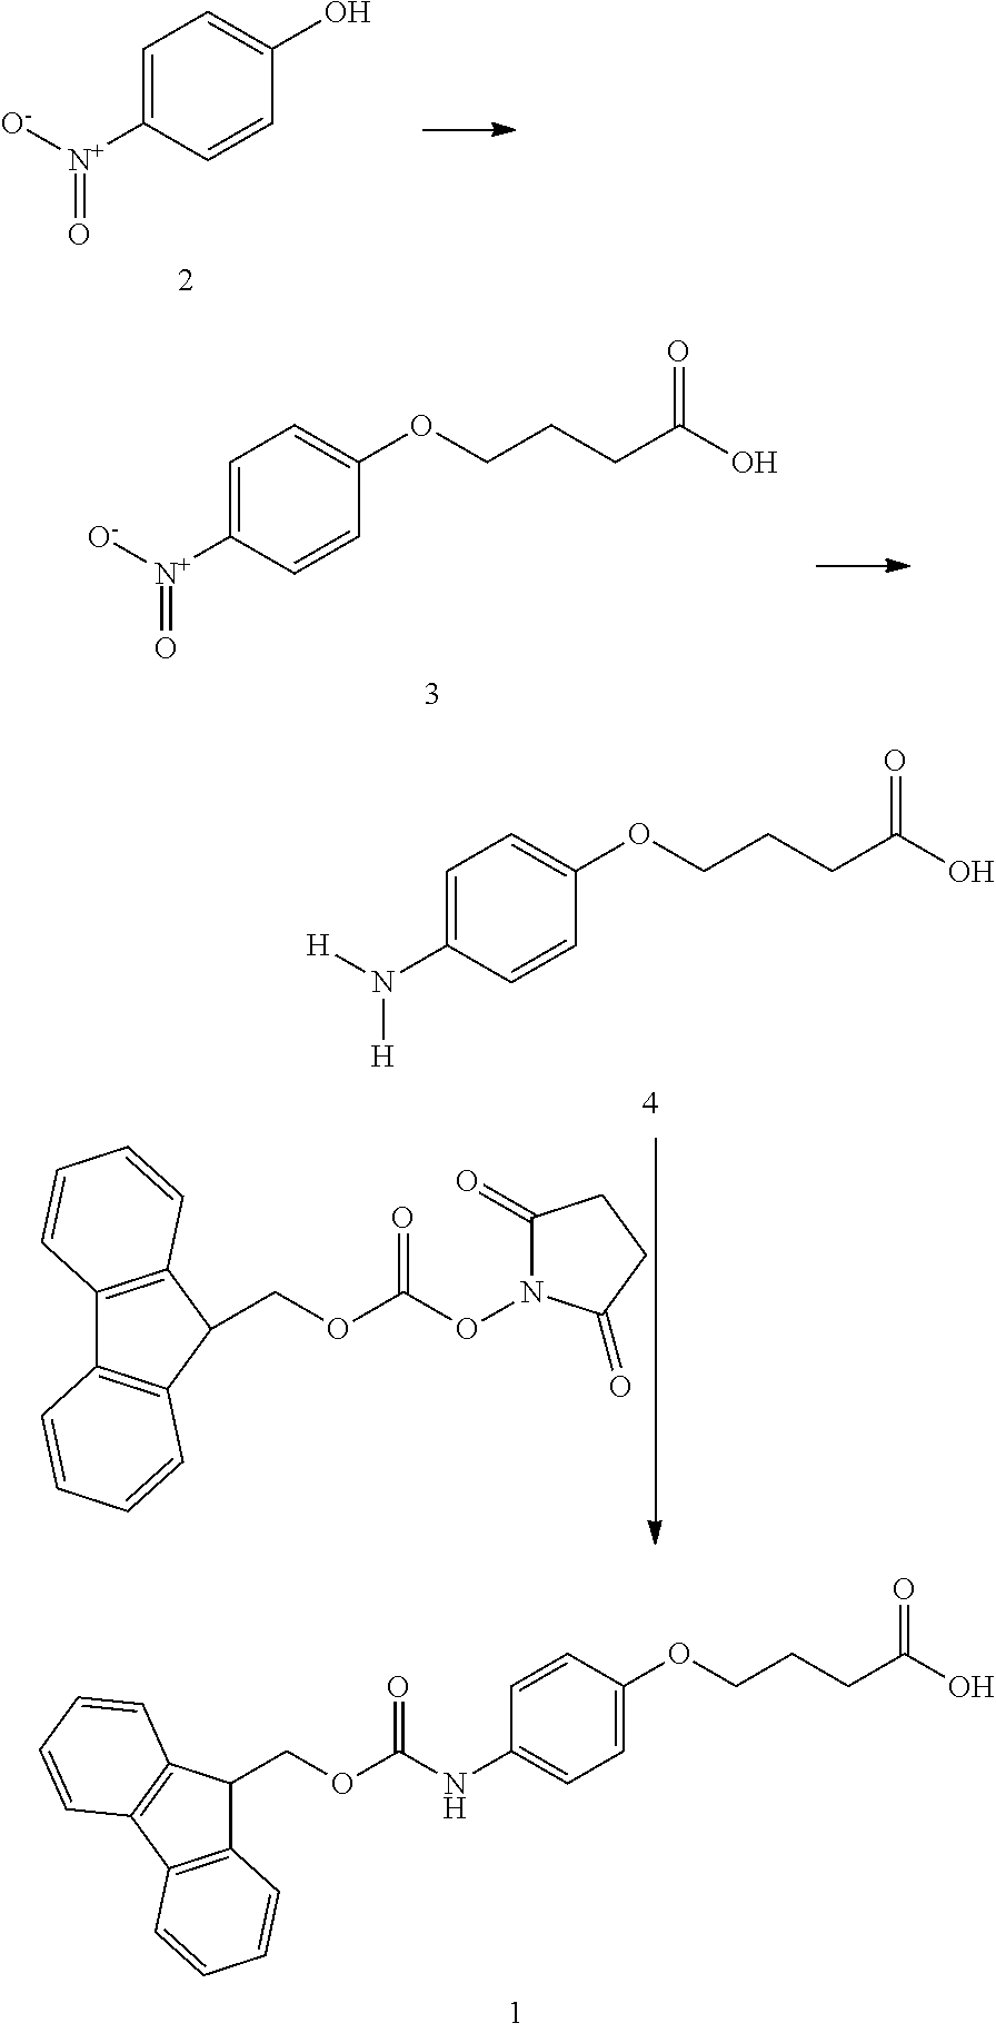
C1=C([N+]([O-])=O)C=CC(O)=C1.C1=C([N+]([O-])=O)C=CC(OCCCC(O)=O)=C1.C1=C(N([H])[H])C=CC(OCCCC(O)=O)=C1.C12=C(C(COC(ON3C(=O)CCC3=O)=O)C3=C1C=CC=C3)C=CC=C2.C12=C(C3=C(C1COC(NC1=CC=C(OCCCC(O)=O)C=C1)=O)C=CC=C3)C=CC=C2
